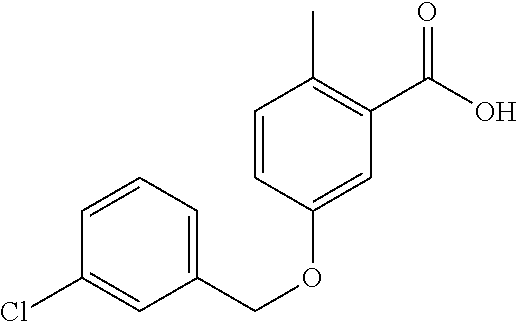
C1(COC2=CC(C(O)=O)=C(C)C=C2)=CC=CC(Cl)=C1
